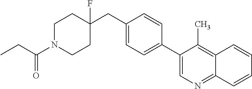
C1N(C(CC)=O)CCC(CC2=CC=C(C3=CN=C4C(=C3C)C=CC=C4)C=C2)(F)C1
